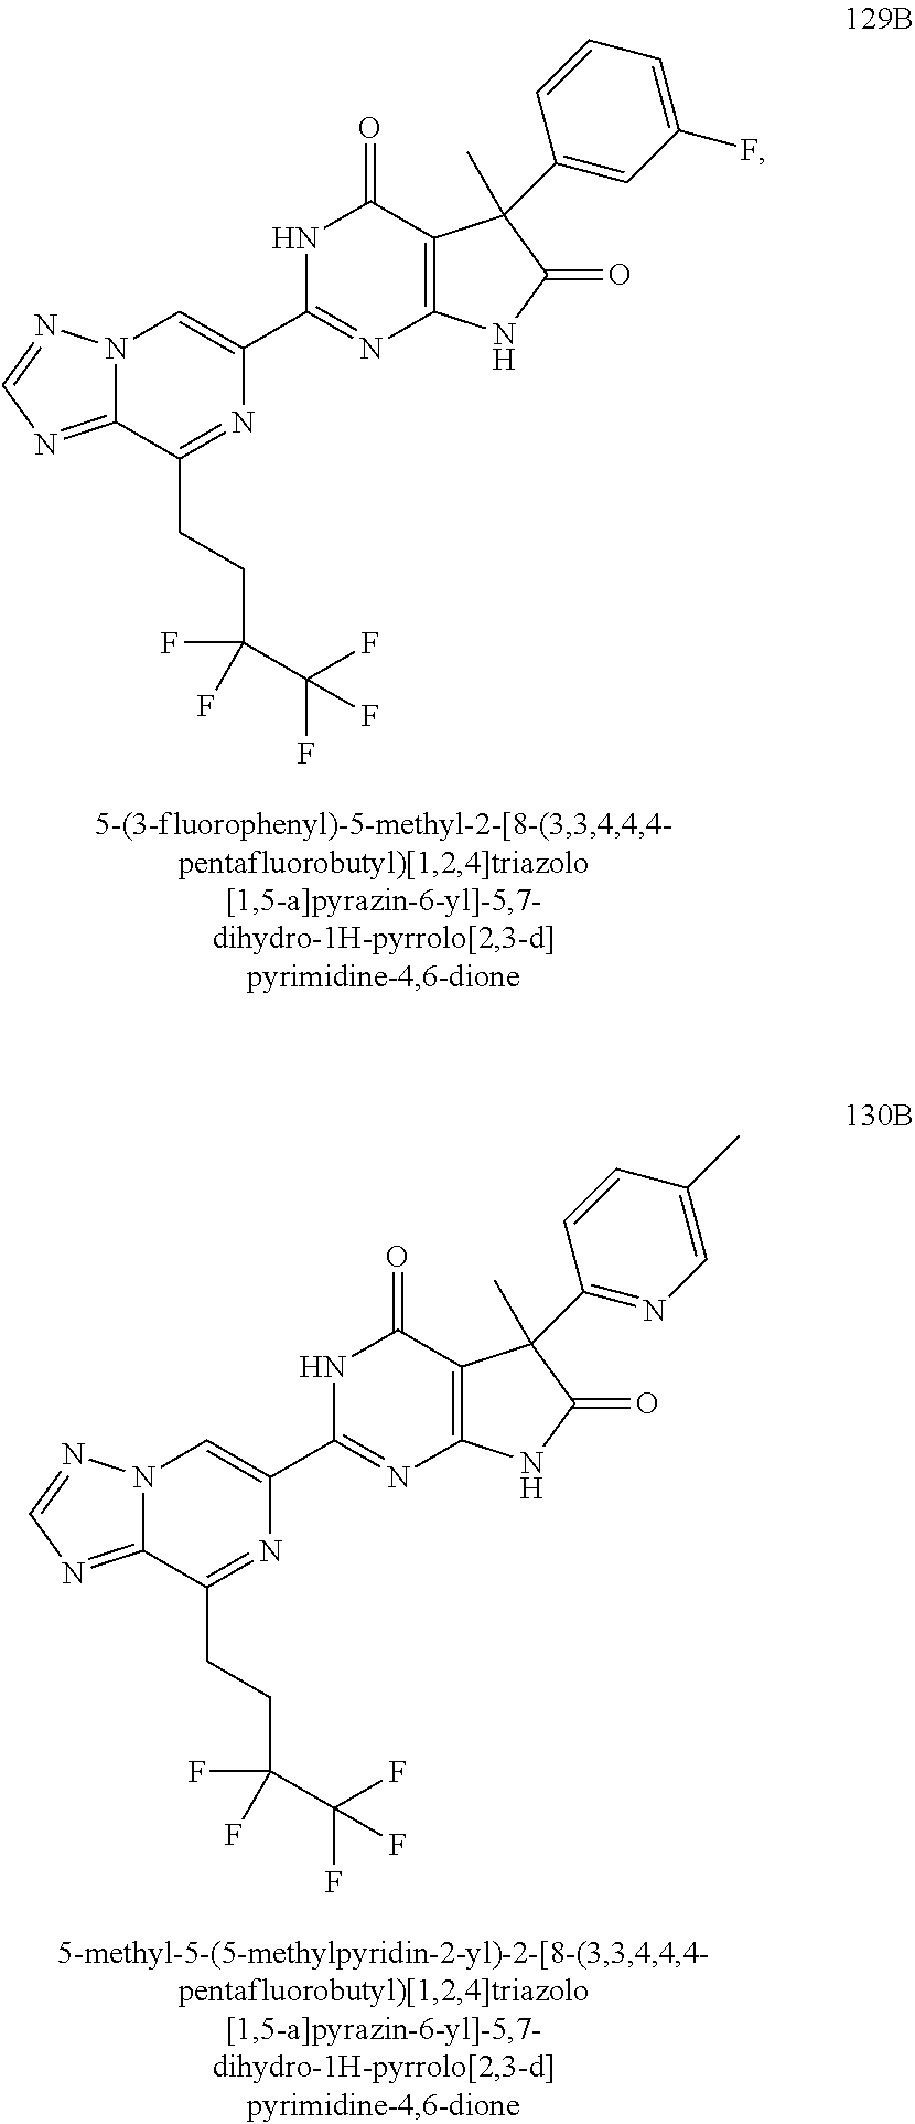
C12=NC=NN1C=C(C1=NC3=C(C(=O)N1)C(C1=CC(F)=CC=C1)(C)C(=O)N3)N=C2CCC(C(F)(F)F)(F)F.C12=NC=NN1C=C(C1=NC3=C(C(=O)N1)C(C1=NC=C(C)C=C1)(C)C(=O)N3)N=C2CCC(C(F)(F)F)(F)F
